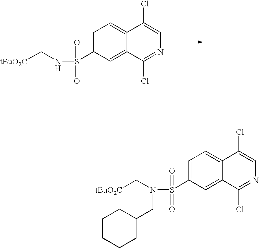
C12=CC=C(S(NC[tBuO2C])(=O)=O)C=C1C(Cl)=NC=C2Cl.C12=CC=C(S(N(C[tBuO2C])CC3CCCCC3)(=O)=O)C=C1C(Cl)=NC=C2Cl
